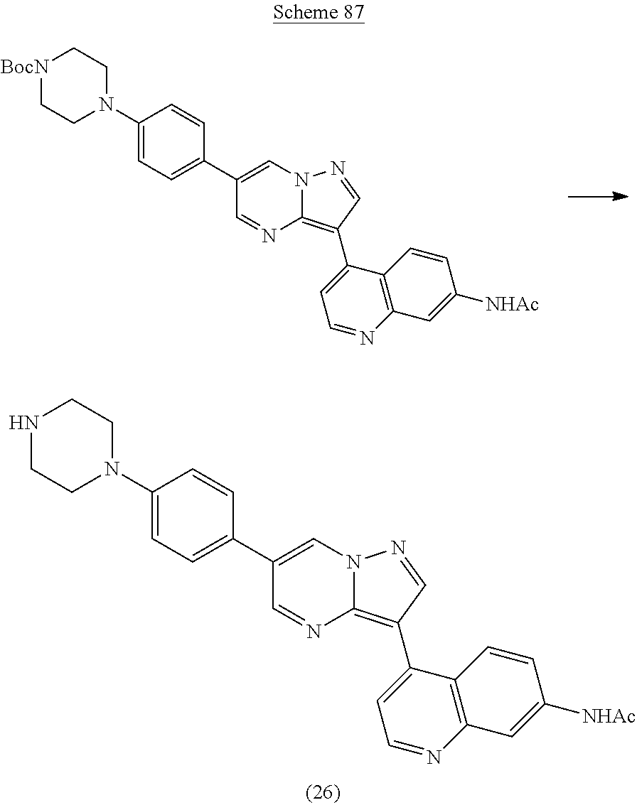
C1(C2=CN3C(=C(C4=CC=NC5=C4C=CC([NHAc])=C5)C=N3)N=C2)=CC=C(N2CC[BocN]CC2)C=C1.C1(C2=CN3C(=C(C4=CC=NC5=C4C=CC([NHAc])=C5)C=N3)N=C2)=CC=C(N2CCNCC2)C=C1
